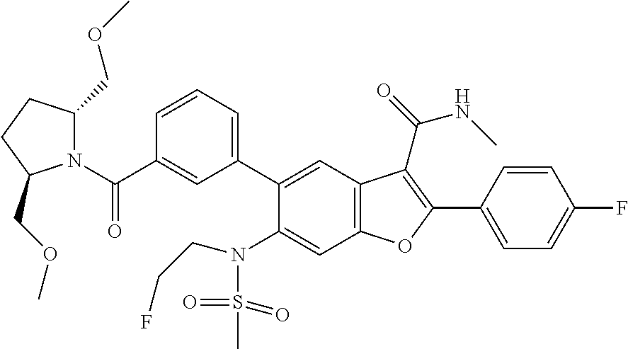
C1=CC(C2=C(C(=O)NC)C3=C(C=C(N(S(=O)(=O)C)CCF)C(C4=CC=CC(C(N5C(COC)CCC5COC)=O)=C4)=C3)O2)=CC=C1F
